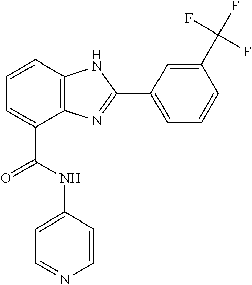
C1=CC2=C(C(C(NC3=CC=NC=C3)=O)=C1)N=C(C1=CC=CC(C(F)(F)F)=C1)N2
